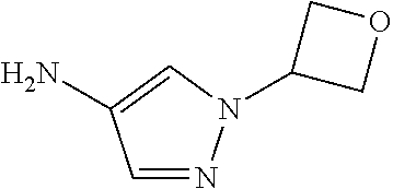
C1=NN(C2COC2)C=C1N
